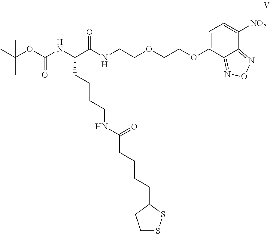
N(C(C(NC(OC(C)(C)C)=O)CCCCNC(CCCCC1CCSS1)=O)=O)CCOCCOC1=CC=C([NO2])C2=NON=C12
